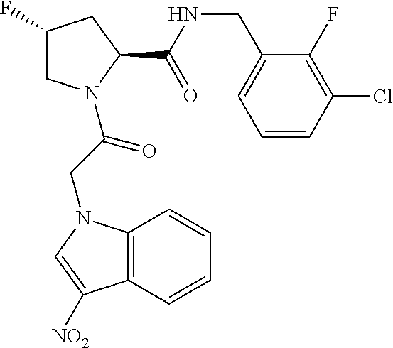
C1C(F)CC(C(=O)NCC2=CC=CC(Cl)=C2F)N1C(CN1C2=C(C([NO2])=C1)C=CC=C2)=O
